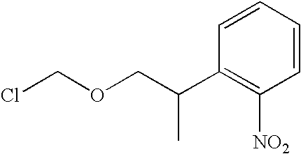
C1=CC=CC([NO2])=C1C(COCCl)C
